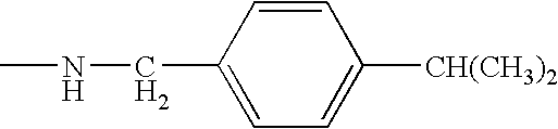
C1=CC(CNC)=CC=C1[CH(CH3)2]
